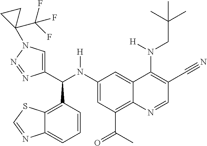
C1(N(C(C2=CN(C3(C(F)(F)F)CC3)N=N2)C2=C3C(=CC=C2)N=CS3)[H])=CC(C(=O)C)=C2C(=C1)C(N(CC(C)(C)C)[H])=C(C#N)C=N2
